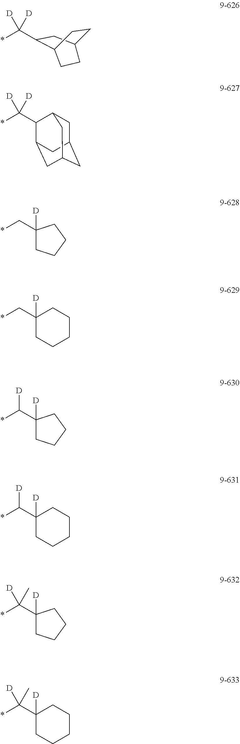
C(*)(C1CC2CCC1CC2)([D])[D].C(*)(C1C2CC3CC(CC1C3)C2)([D])[D].C(*)C1([D])CCCC1.C(*)C1([D])CCCCC1.C(*)(C1([D])CCCC1)[D].C(*)(C1([D])CCCCC1)[D].C(*)(C1([D])CCCC1)([D])C.C(*)(C1([D])CCCCC1)([D])C
